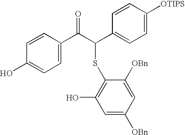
C1=CC(O)=CC=C1C(C(C1=CC=C([OTIPS])C=C1)SC1=C(O)C=C([OBn])C=C1[OBn])=O
